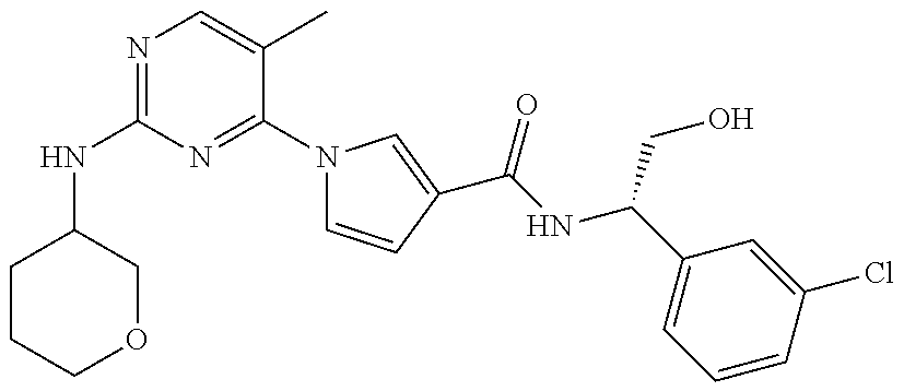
N(C1=NC=C(C)C(N2C=CC(C(NC(C3=CC=CC(Cl)=C3)CO)=O)=C2)=N1)C1CCCOC1
